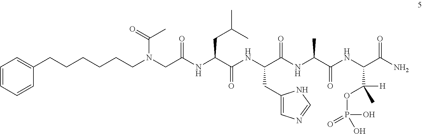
C1=CC=CC(CCCCCCN(CC(NC(C(NC(C(NC(C)C(=O)NC(C([H])(C)OP(O)(=O)O)C(=O)N)=O)CC2=CN=CN2)=O)CC(C)C)=O)C(=O)C)=C1
